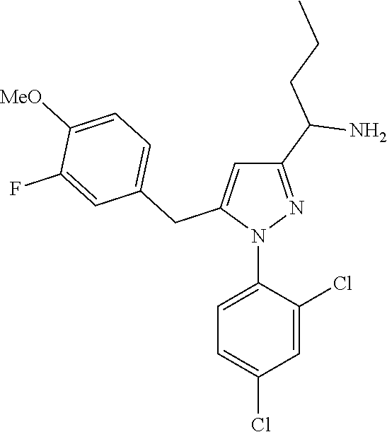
N1(C2=CC=C(Cl)C=C2Cl)N=C(C(N)CCC)C=C1CC1=CC=C([MeO])C(F)=C1
